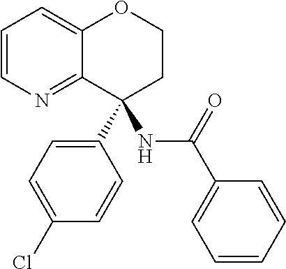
C1=CN=C2C(=C1)OCCC2(C1=CC=C(Cl)C=C1)NC(C1=CC=CC=C1)=O
